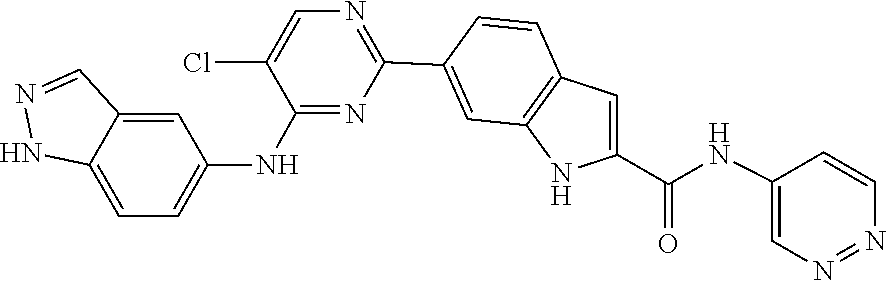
C1=CN=NC=C1NC(C1=CC2=C(C=C(C3=NC=C(Cl)C(NC4=CC=C5C(=C4)C=NN5)=N3)C=C2)N1)=O
